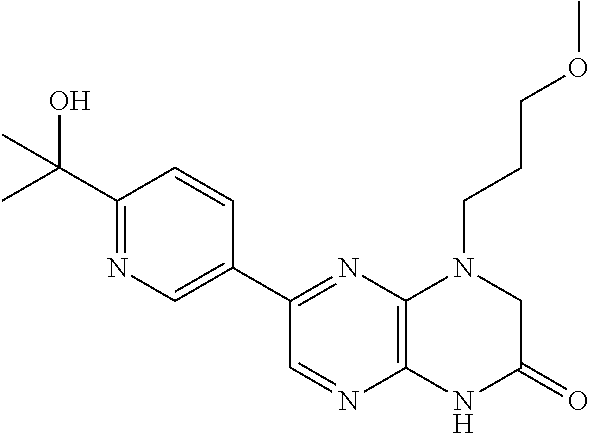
C1(C2=NC3=C(N=C2)NC(=O)CN3CCCOC)=CN=C(C(O)(C)C)C=C1
